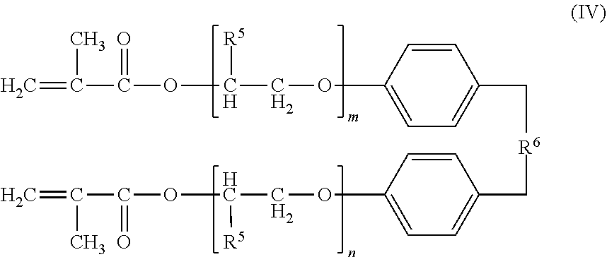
C1=C(OCC(OC(=O)C(=C)C)[R5])C=CC(C[R6]CC2=CC=C(OCC(OC(=O)C(=C)C)[R5])C=C2)=C1
